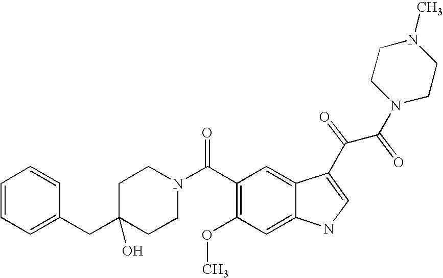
C1=CC=C(CC2(O)CCN(C(C3=C(OC)C=C4C(=C3)C(C(C(N3CCN(C)CC3)=O)=O)=CN4)=O)CC2)C=C1
